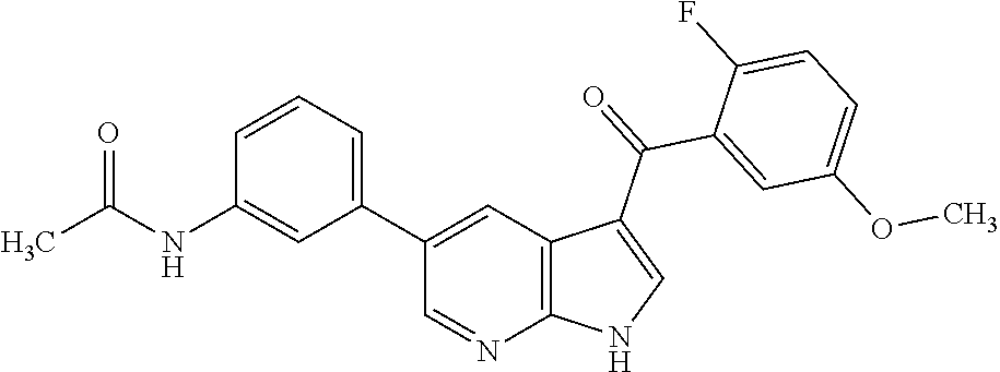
C12=C(C(C(C3=CC(OC)=CC=C3F)=O)=CN1)C=C(C1=CC=CC(NC(C)=O)=C1)C=N2
